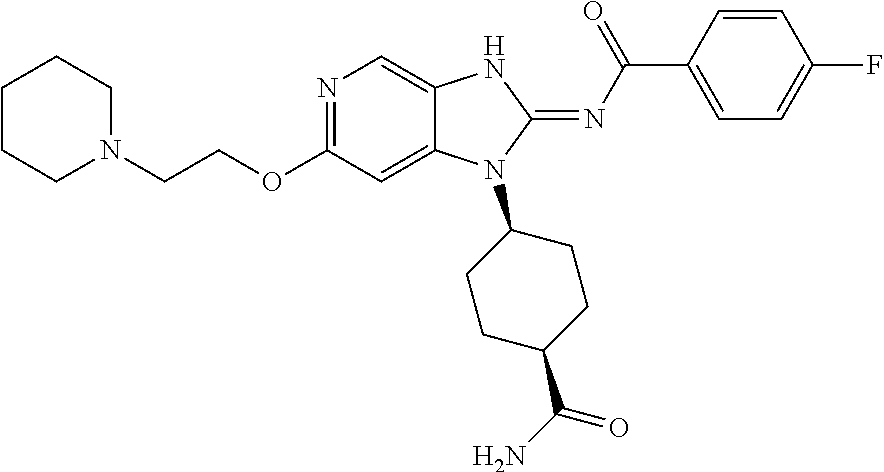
C1CCN(CCOC2=NC=C3C(=C2)N(C2CCC(C(=O)N)CC2)C(=NC(=O)C2=CC=C(F)C=C2)N3)CC1
